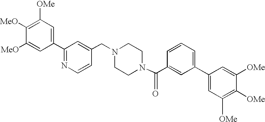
C1(C2=NC=CC(CN3CCN(C(C4=CC(C5=CC([OMe])=C([OMe])C([OMe])=C5)=CC=C4)=O)CC3)=C2)=CC([OMe])=C([MeO])C([MeO])=C1
